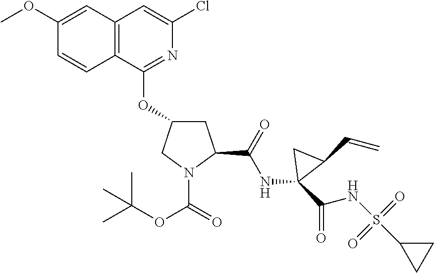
C1(OC)=CC2=C(C=C1)C(OC1CC(C(NC3(C(NS(C4CC4)(=O)=O)=O)C(C=C)C3)=O)N(C(=O)OC(C)(C)C)C1)=NC(Cl)=C2
